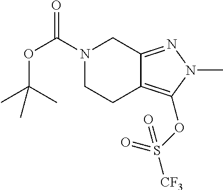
CC(OC(N1CCC2=C(OS(=O)([CF3])=O)N(C)N=C2C1)=O)(C)C
